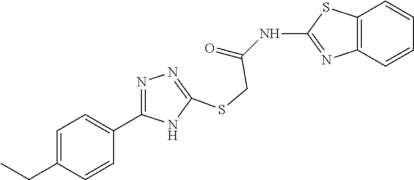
C1(NC(=O)CSC2=NN=C(C3=CC=C(CC)C=C3)N2)=NC2=C(S1)C=CC=C2
